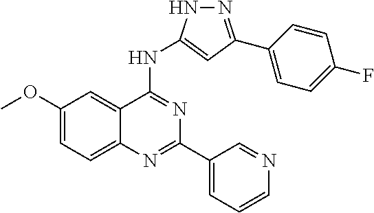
C1(OC)=CC=C2C(=C1)C(NC1=CC(C3=CC=C(F)C=C3)=NN1)=NC(C1=CC=CN=C1)=N2
